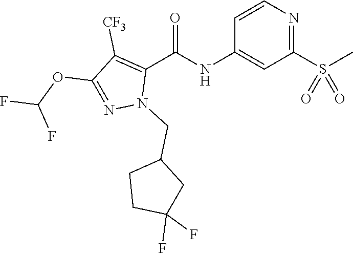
C1=CN=C(S(C)(=O)=O)C=C1NC(C1=C([CF3])C(OC(F)F)=NN1CC1CCC(F)(F)C1)=O
